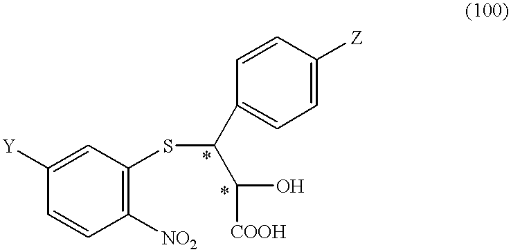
C1=CC([NO2])=C(SC(C2=CC=C([Z])C=C2)C(O)[COOH])C=C1[Y]
